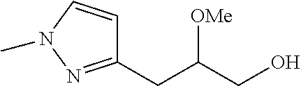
C1(CC(CO)[OMe])=NN(C)C=C1
